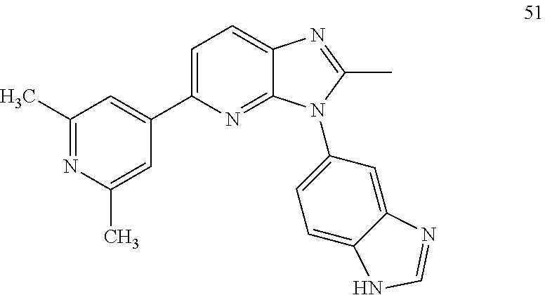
C1=C(C2=CC(C)=NC(C)=C2)N=C2C(=C1)N=C(C)N2C1=CC=C2C(=C1)N=CN2
